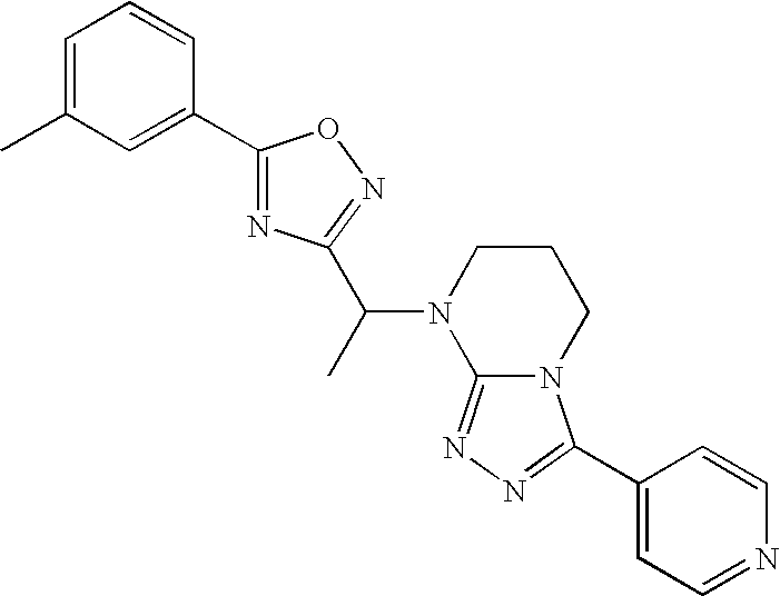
C1=C(C)C=C(C2=NC(C(C)N3C4=NN=C(C5=CC=NC=C5)N4CCC3)=NO2)C=C1
